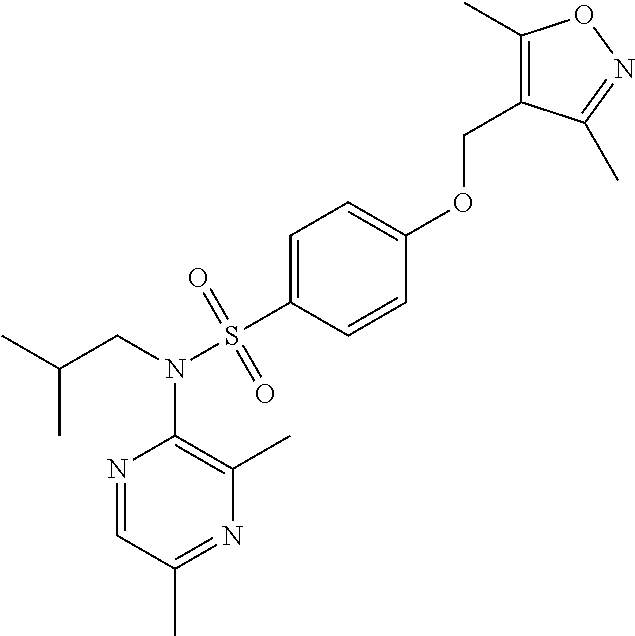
N1=CC(C)=NC(C)=C1N(CC(C)C)S(C1=CC=C(OCC2=C(C)ON=C2C)C=C1)(=O)=O
